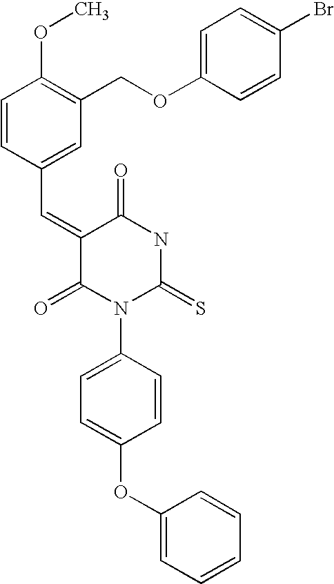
C1(COC2=CC=C(Br)C=C2)=C(OC)C=CC(C=C2C(=O)N(C3=CC=C(OC4=CC=CC=C4)C=C3)C(=S)NC2=O)=C1
